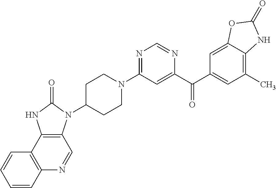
C1C(N2C3=C(NC2=O)C2=C(N=C3)C=CC=C2)CCN(C2=NC=NC(C(C3=CC(C)=C4C(=C3)OC(=O)N4)=O)=C2)C1
